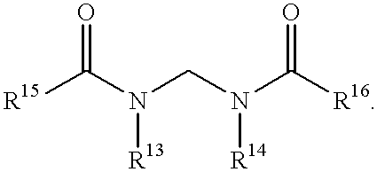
N([R13])(CN([R14])C([R16])=O)C([R15])=O
